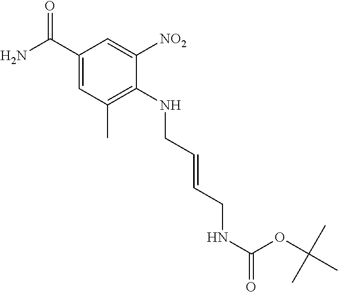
C1(C(N)=O)=CC(C)=C(NCC=CCNC(=O)OC(C)(C)C)C([NO2])=C1
